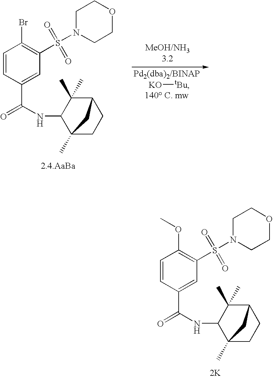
[2K].C1=CC(C(=O)NC2C(C)(C)C3CCC2(C)C3)=CC(S(N2CCOCC2)(=O)=O)=C1OC.[2.4.AaBa].C1=CC(C(=O)NC2C(C)(C)C3CCC2(C)C3)=CC(S(N2CCOCC2)(=O)=O)=C1Br.[KO][tBu]
